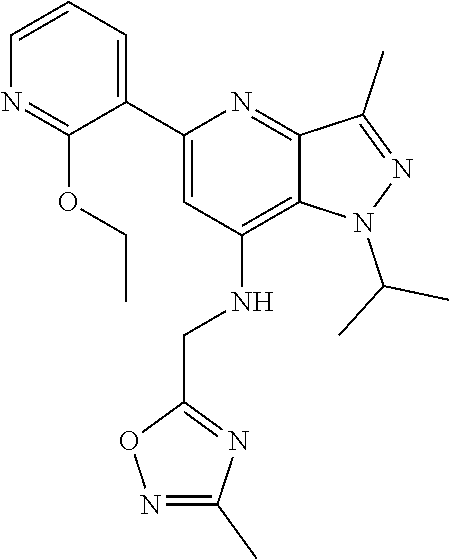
CCOC1=NC=CC=C1C1=CC(NCC2=NC(C)=NO2)=C2N(C(C)C)N=C(C)C2=N1
